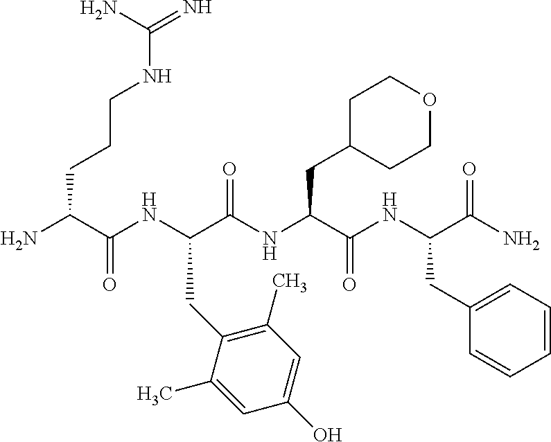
NC(C(NC(C(NC(C(NC(C(N)=O)CC1=CC=CC=C1)=O)CC1CCOCC1)=O)CC1=C(C)C=C(O)C=C1C)=O)CCCNC(=N)N
